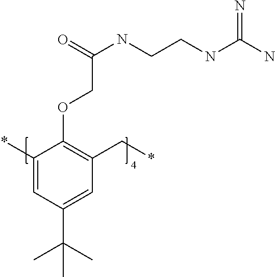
*C1=CC(C(C)(C)C)=CC(C*)=C1OCC(NCCNC(N)=N)=O
